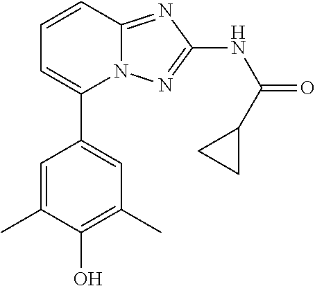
C1=C(C)C(O)=C(C)C=C1C1=CC=CC2=NC(NC(=O)C3CC3)=NN12
